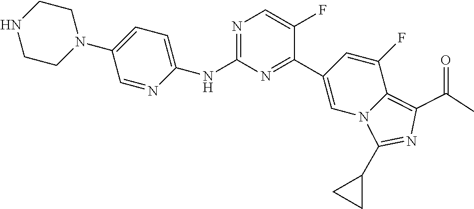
C1(NC2=NC=C(F)C(C3=CN4C(=C(C(C)=O)N=C4C4CC4)C(F)=C3)=N2)=CC=C(N2CCNCC2)C=N1
